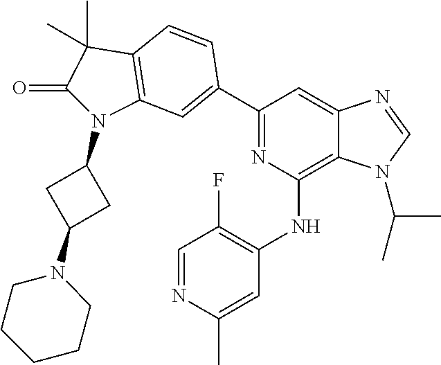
C1(C2=CC3=C(C=C2)C(C)(C)C(=O)N3C2CC(N3CCCCC3)C2)=NC(NC2=C(F)C=NC(C)=C2)=C2C(=C1)N=CN2C(C)C
